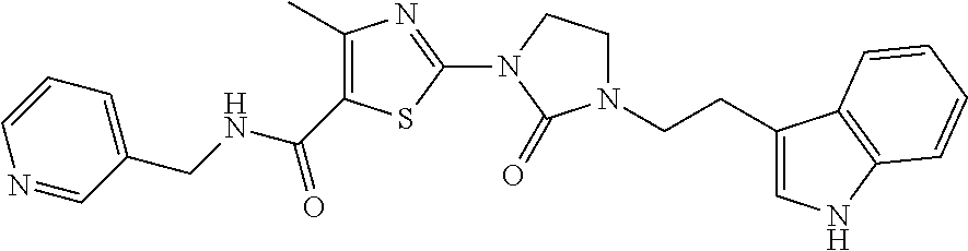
C1(C)=C(C(NCC2=CC=CN=C2)=O)SC(N2C(=O)N(CCC3=CNC4=C3C=CC=C4)CC2)=N1
